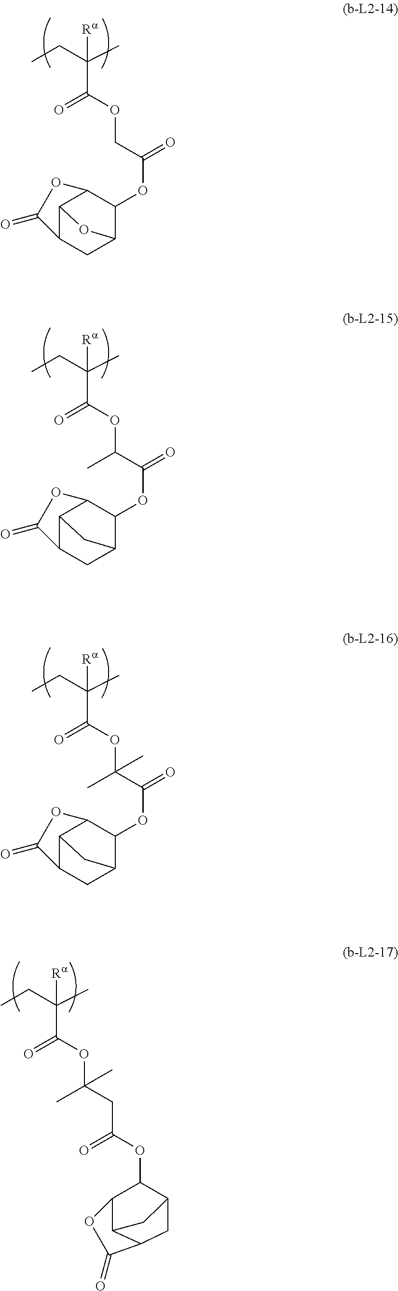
CCC(C)(C(OC(CC(OC1C2C3C(CC1C3)C(=O)O2)=O)(C)C)=O)[Ra].CCC(C)(C(OCC(OC1C2C3C(CC1O3)C(=O)O2)=O)=O)[Ra].CCC(C)(C(OC(C(OC1C2C3C(CC1C3)C(=O)O2)=O)C)=O)[Ra].CCC(C)(C(OC(C(OC1C2C3C(CC1C3)C(=O)O2)=O)(C)C)=O)[Ra]
